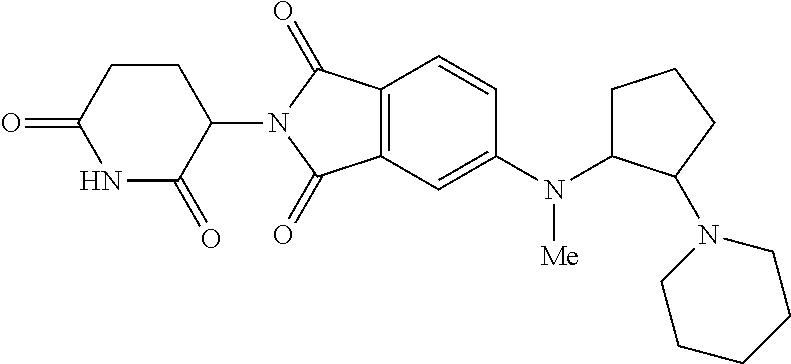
C1=CC2=C(C=C1N([Me])C1CCCC1N1CCCCC1)C(=O)N(C1C(=O)NC(=O)CC1)C2=O
